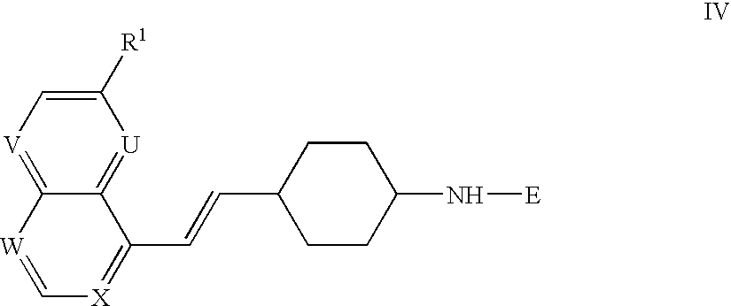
C12=[U]C([R1])=C[V]=C1[W]=C[X]=C2C=CC1CCC(N[E])CC1
